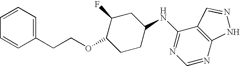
C1=CC=C(CCOC2CCC(NC3=NC=NC4=C3C=NN4)CC2F)C=C1
